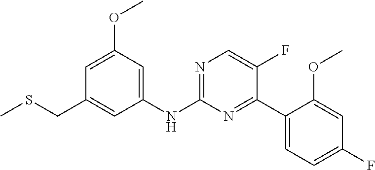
N(C1=NC=C(F)C(C2=CC=C(F)C=C2OC)=N1)C1=CC(OC)=CC(CSC)=C1
